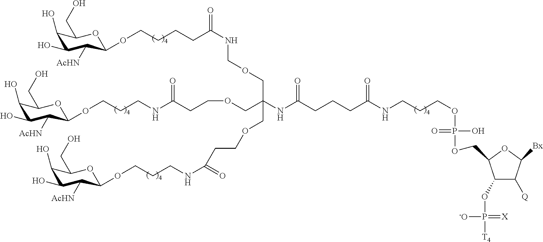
C1(O)C(O)C([AcHN])C(OCCCCC(NCOCC(COCCC(NCCCOC2C([AcHN])C(O)C(O)C(CO)O2)=O)(COCCC(NCCCOC2C([AcHN])C(O)C(O)C(CO)O2)=O)NC(CCCC(NCCCOP(OCC2C(OP([T4])(=[X])[-O])C([Q])C([Bx])O2)(O)=O)=O)=O)=O)OC1CO
